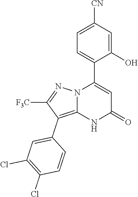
C1(O)=CC([CN])=CC=C1C1=CC(=O)NC2=C(C3=CC(Cl)=C(Cl)C=C3)C([F3C])=NN12
